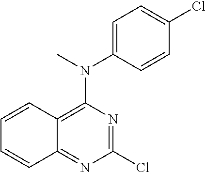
C1(Cl)=NC(N(C)C2=CC=C(Cl)C=C2)=C2C(=N1)C=CC=C2
